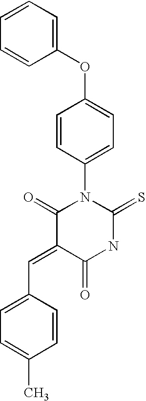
C1=CC=CC(OC2=CC=C(N3C(=O)C(=CC4=CC=C(C)C=C4)C(=O)NC3=S)C=C2)=C1
